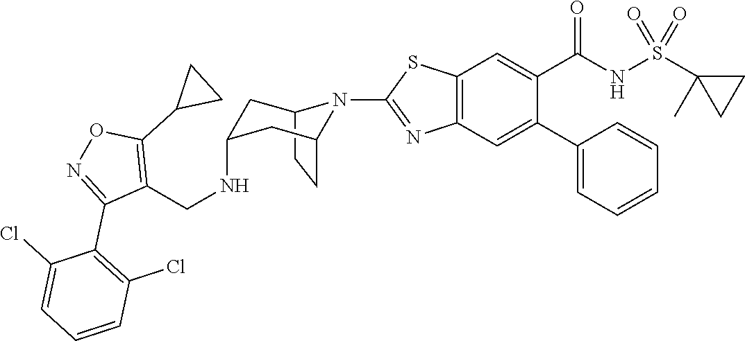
C12CCC(CC(NCC3=C(C4CC4)ON=C3C3=C(Cl)C=CC=C3Cl)C1)N2C1=NC2=C(C=C(C(NS(C3(C)CC3)(=O)=O)=O)C(C3=CC=CC=C3)=C2)S1
